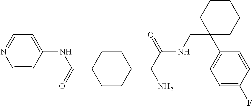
C1(C(C(NCC2(C3=CC=C(F)C=C3)CCCCC2)=O)N)CCC(C(=O)NC2=CC=NC=C2)CC1
